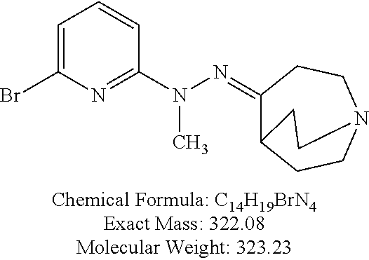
C1=C(Br)N=C(N(N=C2C3CCN(CC2)CC3)C)C=C1
